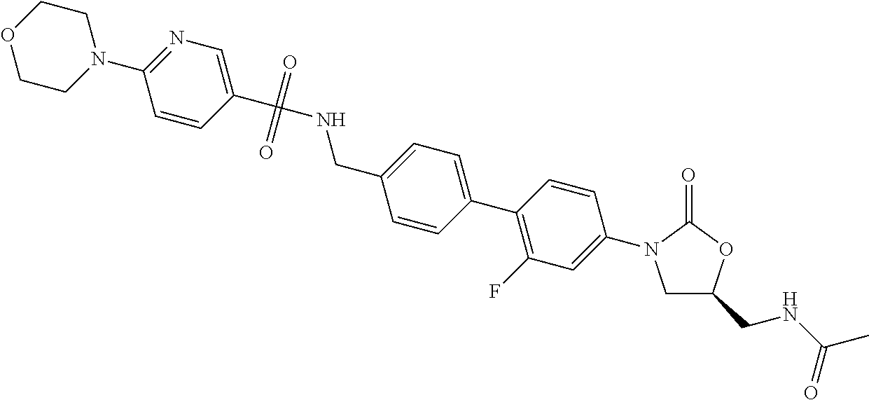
C1CN(C2=NC=C(C(=O)(=O)NCC3=CC=C(C4=C(F)C=C(N5CC(CNC(C)=O)OC5=O)C=C4)C=C3)C=C2)CCO1
